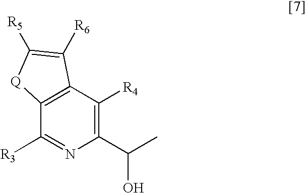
C12=C(C([R4])=C(C(C)O)N=C1[R3])C([R6])=C([R5])[Q]2
